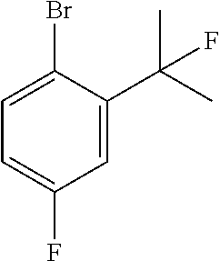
C1(Br)=CC=C(F)C=C1C(C)(F)C
